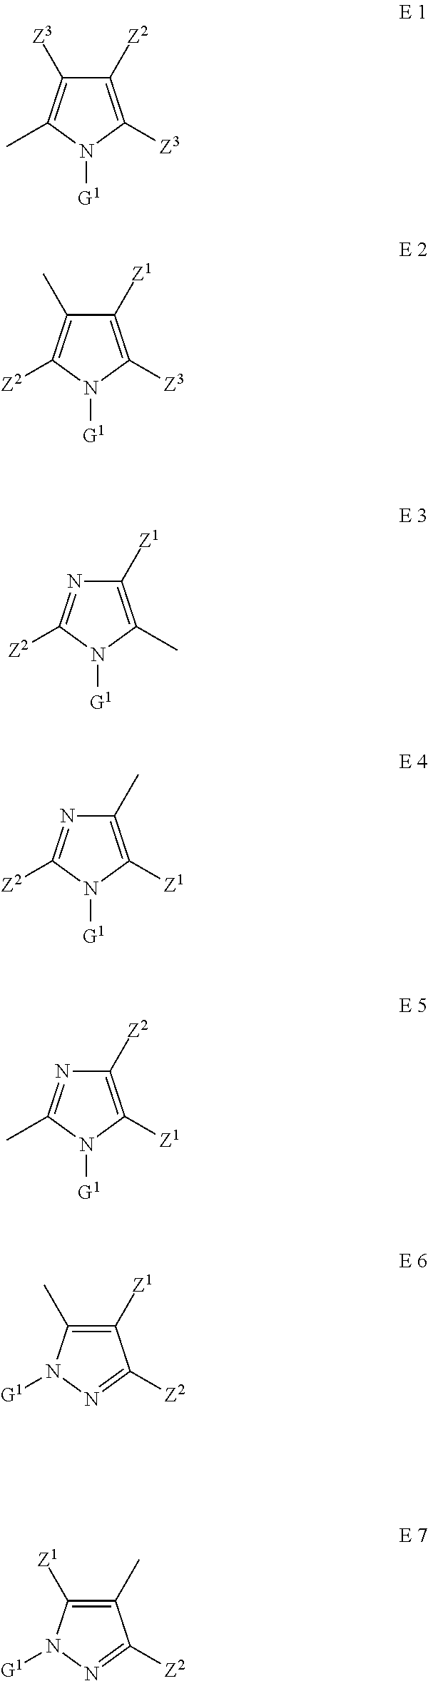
C1([Z2])=C([Z3])N([G1])C(C)=C1[Z3].C1([Z1])=C([Z3])N([G1])C([Z2])=C1C.C1([Z1])=C(C)N([G1])C([Z2])=N1.C1(C)=C([Z1])N([G1])C([Z2])=N1.C1([Z2])=C([Z1])N([G1])C(C)=N1.C1([Z1])=C(C)N([G1])N=C1[Z2].C1(C)=C([Z1])N([G1])N=C1[Z2]
